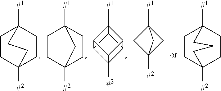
[#1]C12CCC([#2])(CC1)CC2.[#1]C12CCC([#2])(CC1)C2.C12C3C4C5C(C1C35[#2])C24[#1].[#1]C12CCC([#2])(CC1)CCC2.C12([#1])CC([#2])(C1)C2
